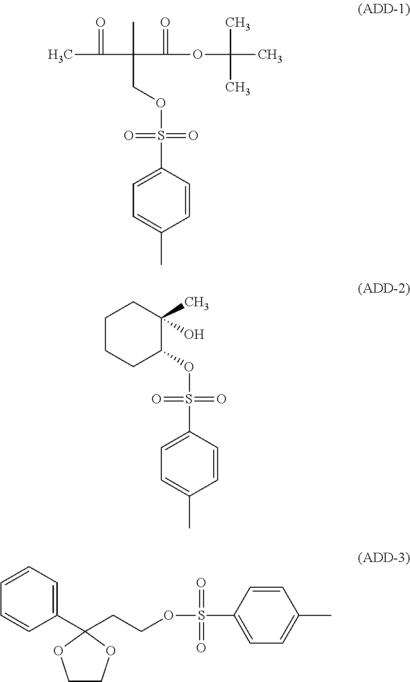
C1=CC(S(OCC(C)(C(=O)OC(C)(C)C)C(=O)C)(=O)=O)=CC=C1C.C1=CC(S(OC2C(O)(C)CCCC2)(=O)=O)=CC=C1C.C1(C2(CCOS(C3=CC=C(C)C=C3)(=O)=O)OCCO2)=CC=CC=C1
